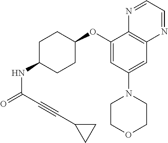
C1(OC2CCC(NC(=O)C#CC3CC3)CC2)=CC(N2CCOCC2)=CC2=C1N=CC=N2
